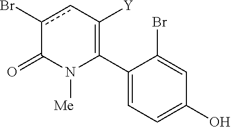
C1(C2=C([Y])cc(Br)C(=O)N2[Me])=CC=C(O)C=C1Br
